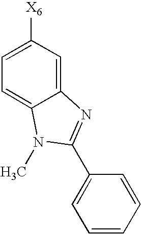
C12=CC([X6])=CC=C1N(C)C(C1=CC=CC=C1)=N2
